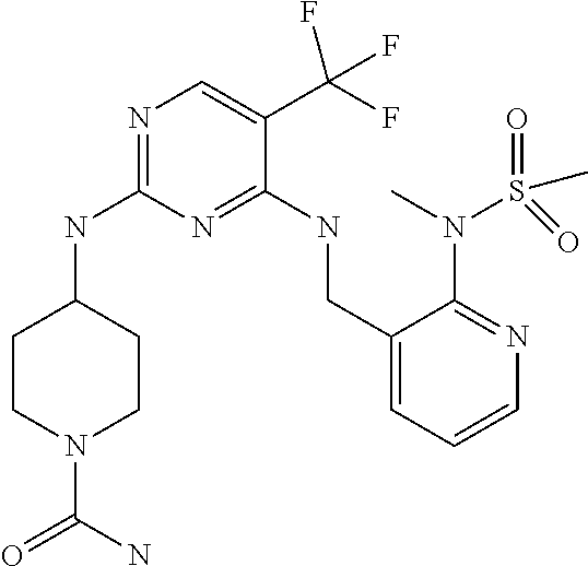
N1=C(NC2CCN(C(N)=O)CC2)N=C(NCC2=CC=CN=C2N(C)S(=O)(C)=O)C(C(F)(F)F)=C1
